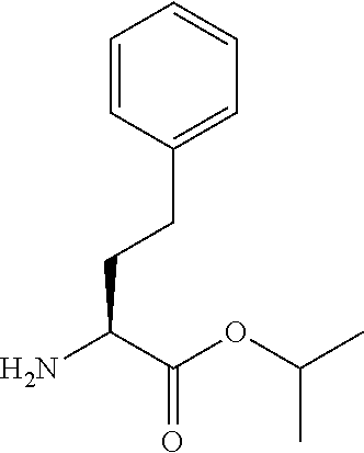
C1=CC(CCC(N)C(OC(C)C)=O)=CC=C1
